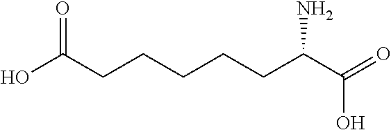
C(CCCCC(C(=O)O)N)C(O)=O
